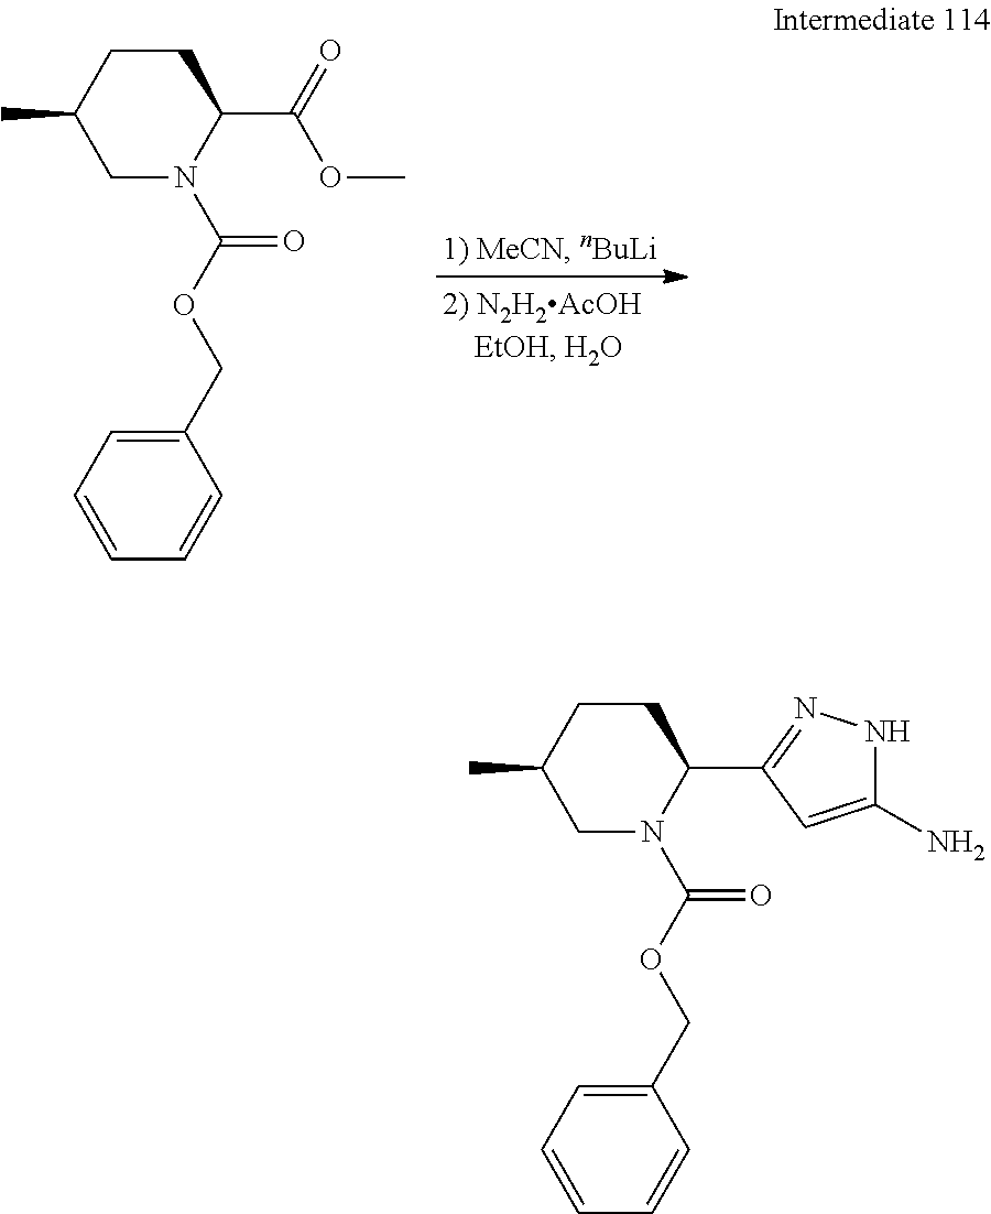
C1(COC(N2C(C(=O)OC)CCC(C)C2)=O)=CC=CC=C1.C1(COC(N2C(C3=NNC(N)=C3)CCC(C)C2)=O)=CC=CC=C1
